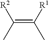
[R2]C(=C([R1])C)C
